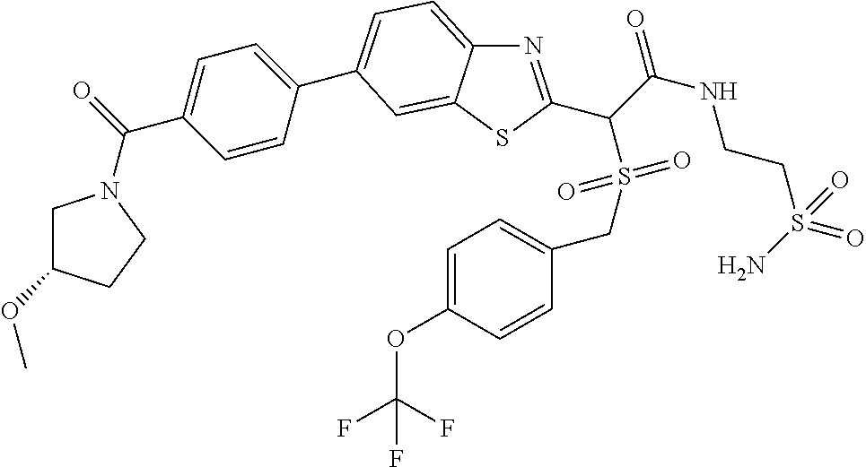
N1=C(C(C(NCCS(=O)(=O)N)=O)S(=O)(=O)CC2=CC=C(OC(F)(F)F)C=C2)SC2=CC(C3=CC=C(C(=O)N4CC(OC)CC4)C=C3)=CC=C12
